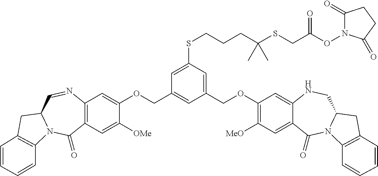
C12=C(C=C([OMe])C(OCC3=CC(COC4=C([MeO])C=C5C(=C4)NCC4N(C5=O)C5=C(C4)C=CC=C5)=CC(SCCCC(SCC(ON4C(=O)CCC4=O)=O)(C)C)=C3)=C1)C(=O)N1C(C=N2)CC2=C1C=CC=C2
